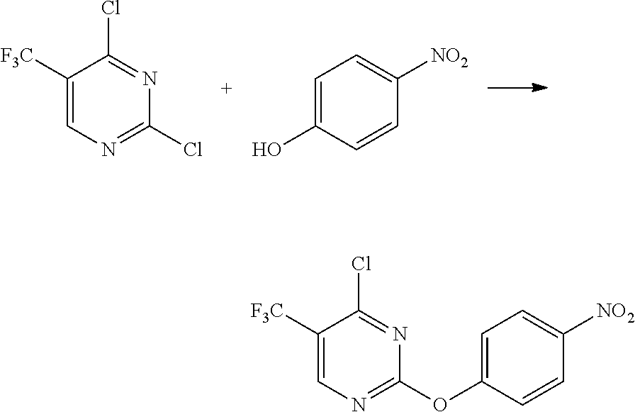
C1([F3C])=CN=C(Cl)N=C1Cl.C1=C(O)C=CC([NO2])=C1.C1([F3C])=CN=C(OC2=CC=C([NO2])C=C2)N=C1Cl
